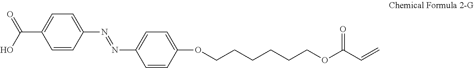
C1=C(N=NC2=CC=C(OCCCCCCOC(C=C)=O)C=C2)C=CC(C(=O)O)=C1
